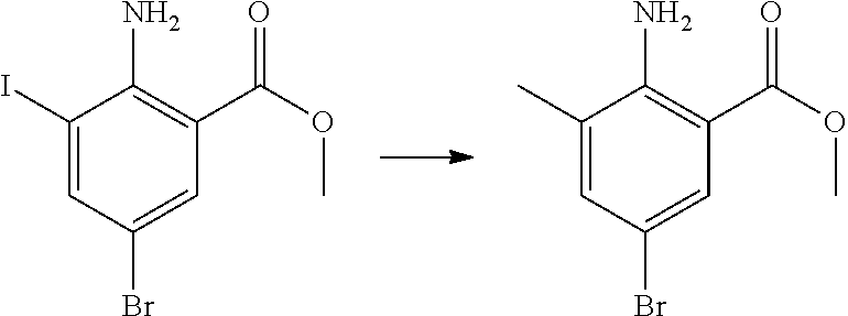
C1(I)=CC(Br)=CC(C(OC)=O)=C1N.C1(C)=CC(Br)=CC(C(OC)=O)=C1N
